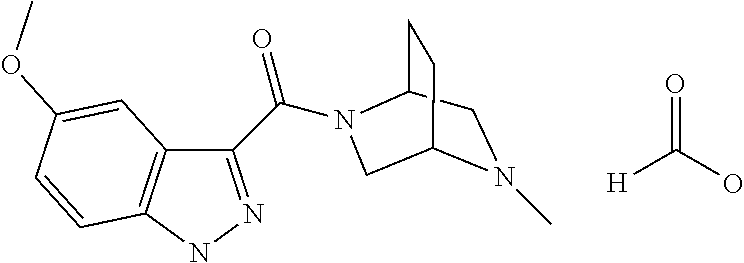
[H]C(O)=O.N1N=C(C(=O)N2CC3N(C)CC2CC3)C2=C1C=CC(OC)=C2
